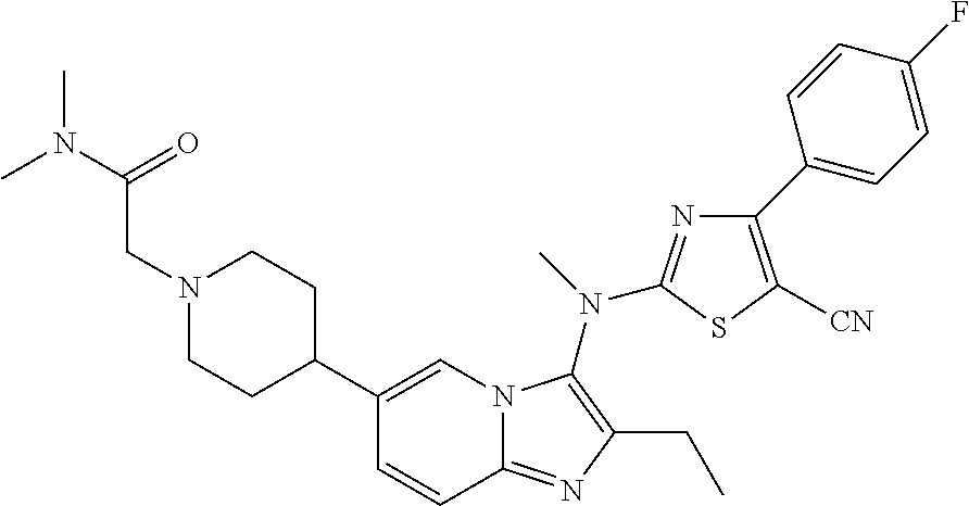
C1(C2CCN(CC(=O)N(C)C)CC2)=CN2C(=NC(CC)=C2N(C)C2=NC(C3=CC=C(F)C=C3)=C([CN])S2)C=C1
